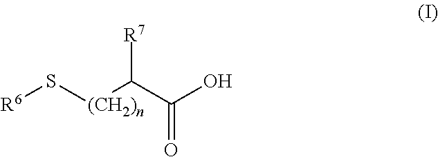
[R6]S[(CH2)n]C(C(O)=O)[R7]
